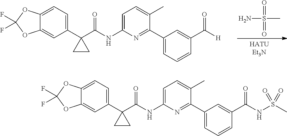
C12=CC(C3(C(NC4=CC=C(C)C(C5=CC=CC(C([H])=O)=C5)=N4)=O)CC3)=CC=C1OC(F)(F)O2.NS(C)(=O)=O.C12=CC(C3(C(NC4=CC=C(C)C(C5=CC=CC(C(=O)NS(C)(=O)=O)=C5)=N4)=O)CC3)=CC=C1OC(F)(F)O2
